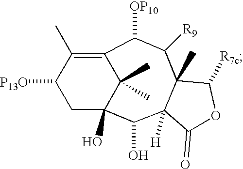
C1([P13O])CC2(O)C(C)(C)C(=C1C)C([OP10])C([R9])C1(C)C([H])(C2O)C(=O)OC1[R7c]
